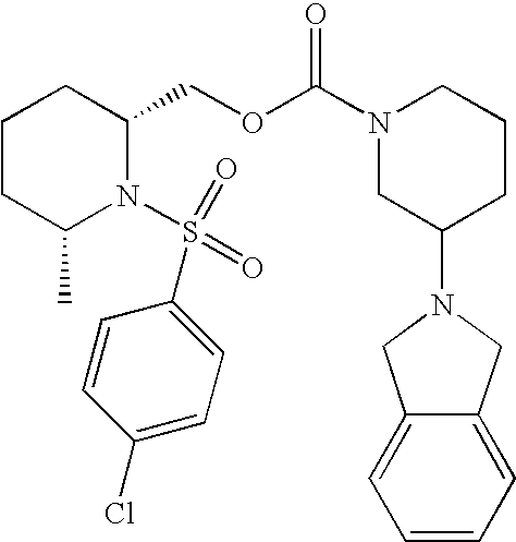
C1CC(C)N(S(=O)(=O)C2=CC=C(Cl)C=C2)C(COC(N2CC(N3CC4=CC=CC=C4C3)CCC2)=O)C1
